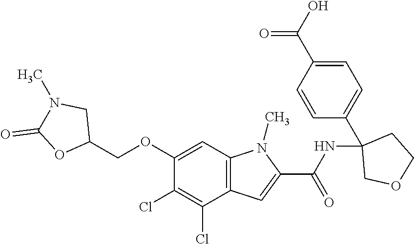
C12=C(C=C(OCC3CN(C)C(=O)O3)C(Cl)=C1Cl)N(C)C(C(NC1(C3=CC=C(C(O)=O)C=C3)COCC1)=O)=C2
